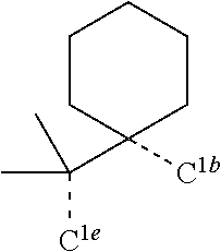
C1(C([C1e])(C)C)([C1b])CCCCC1
